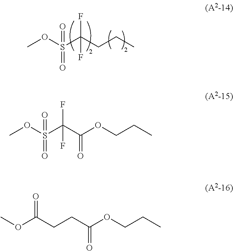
COS(C(CCC)(F)F)(=O)=O.COS(C(C(OCCC)=O)(F)F)(=O)=O.O(C(CCC(OCCC)=O)=O)C
